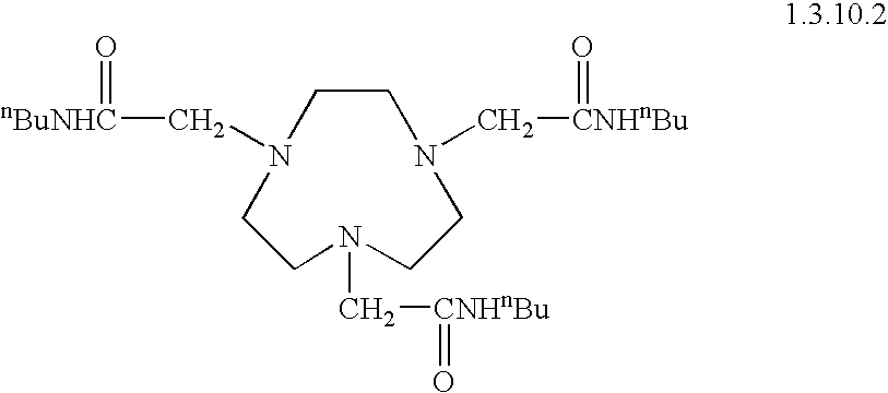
C1CN(C[CNHnBu]=O)CCN(C[CNHnBu]=O)CCN1C[nBuNHC]=O
